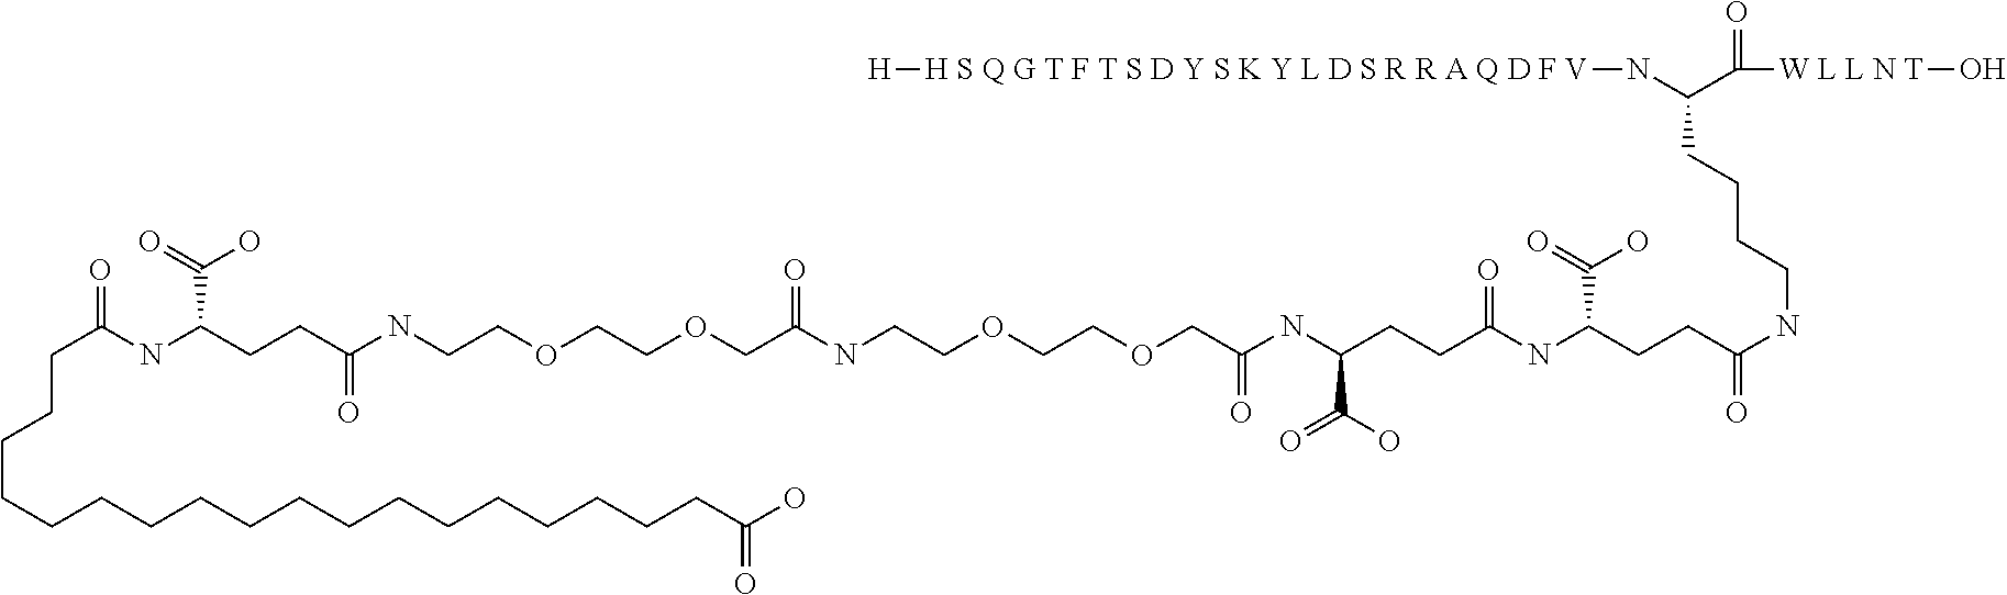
C(COCC(NCCOCCOCC(NC(CCC(NC(CCC(=O)NCCCCC(N[H S Q G T F T S D Y S K Y L D S R R A Q D F V][H])C([W L L N T]O)=O)C(=O)O)=O)C(O)=O)=O)=O)OCCNC(CCC(C(=O)O)NC(=O)CCCCCCCCCCCCCCCCCCC(O)=O)=O
